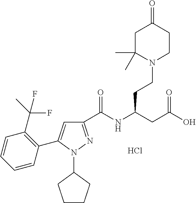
C1(C(NC(CC(O)=O)CCN2CCC(=O)CC2(C)C)=O)=NN(C2CCCC2)C(C2=C(C(C)(F)F)C=CC=C2)=C1.Cl
